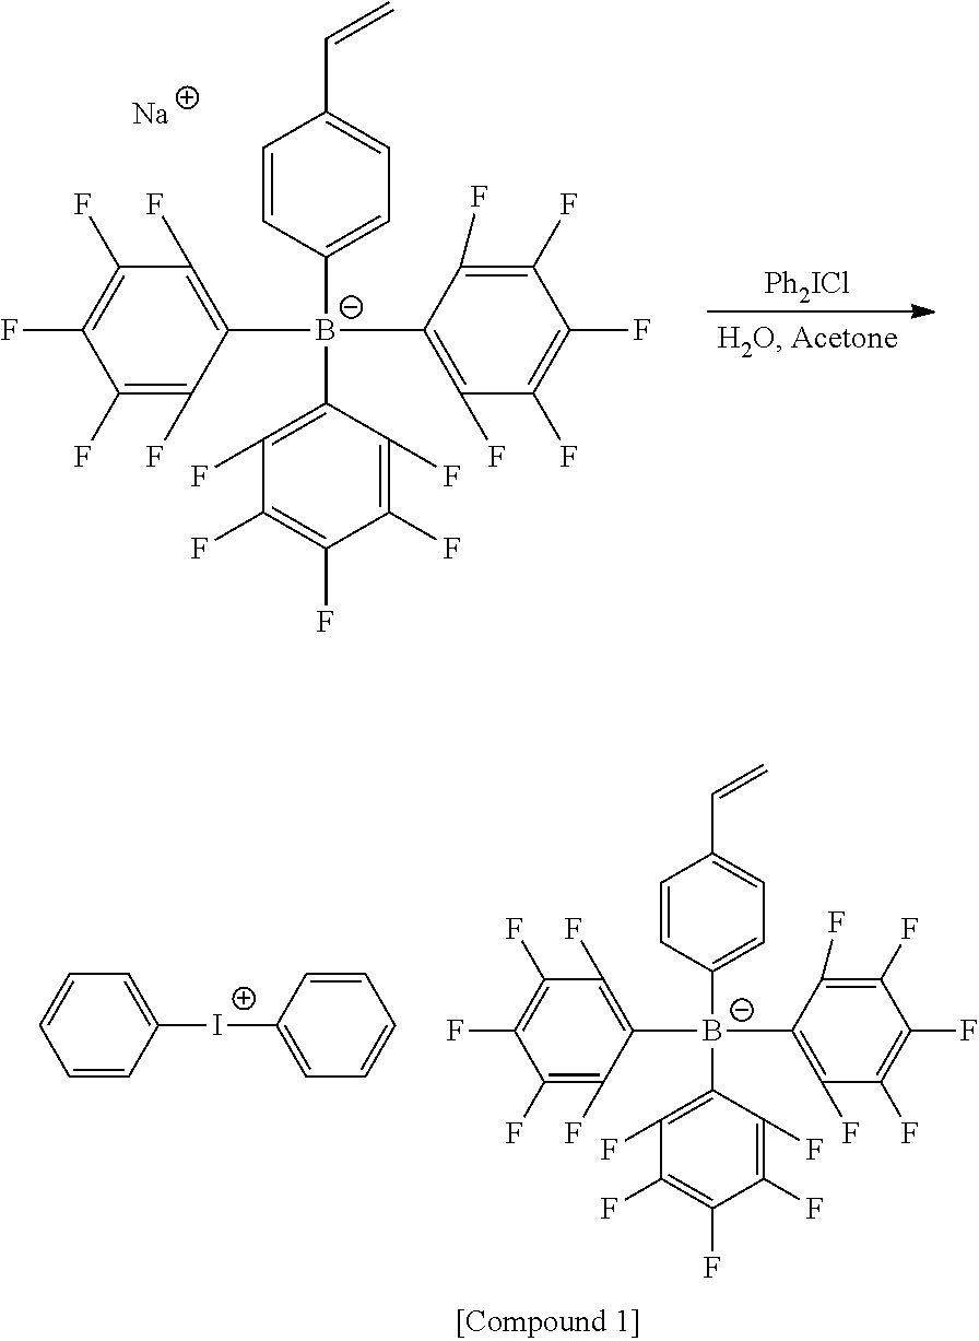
C1(F)=C(F)C([B-](C2=C(F)C(F)=C(F)C(F)=C2F)(C2=CC=C(C=C)C=C2)C2=C(F)C(F)=C(F)C(F)=C2F)=C(F)C(F)=C1F.[Na].[Ph2ICl].C1(F)=C(F)C([B-](C2=C(F)C(F)=C(F)C(F)=C2F)(C2=CC=C(C=C)C=C2)C2=C(F)C(F)=C(F)C(F)=C2F)=C(F)C(F)=C1F.C1=CC([I+]C2=CC=CC=C2)=CC=C1
